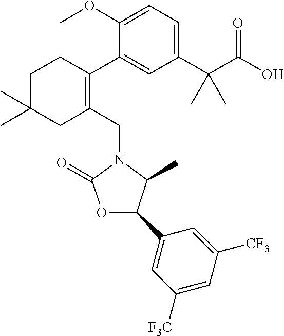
C1(OC)=CC=C(C(C(O)=O)(C)C)C=C1C1=C(CN2C(=O)OC(C3=CC([F3C])=CC([CF3])=C3)C2C)CC(C)(C)CC1
